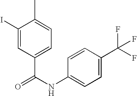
C1(I)=CC(C(=O)NC2=CC=C(C(F)(F)F)C=C2)=CC=C1C
